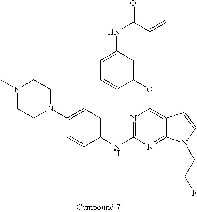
N1=C(NC2=CC=C(N3CCN(C)CC3)C=C2)N=C2C(=C1OC1=CC(NC(C=C)=O)=CC=C1)C=CN2CCF
